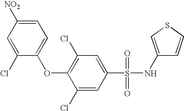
[NO2]C1=CC=C(OC2=C(Cl)C=C(S(=O)(=O)NC3=CSC=C3)C=C2Cl)C(Cl)=C1
